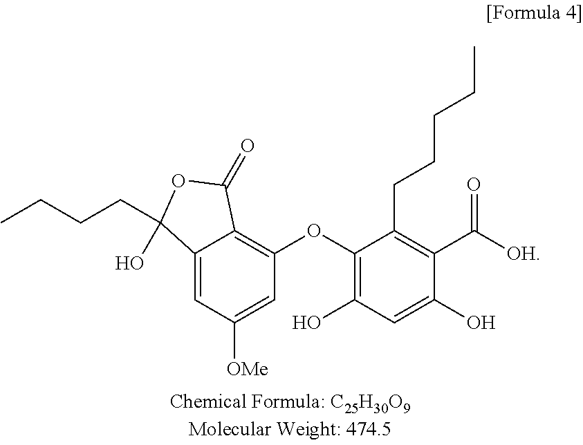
C12=CC([OMe])=CC(OC3=C(O)C=C(O)C(C([OH])=O)=C3CCCCC)=C1C(=O)OC2(CCCC)O
